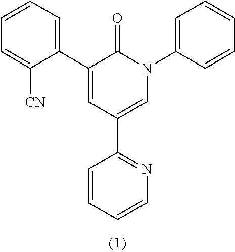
C1(C2=CC=CC=C2[CN])=CC(C2=NC=CC=C2)=CN(C2=CC=CC=C2)C1=O
